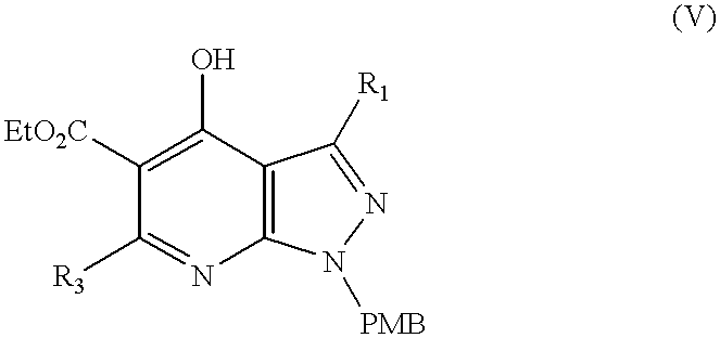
C1([EtO2C])=C(O)C2=C(N=C1[R3])N([PMB])N=C2[R1]
